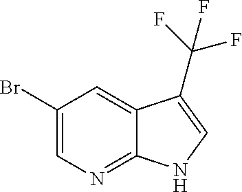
C1(Br)=CN=C2C(=C1)C(C(F)(F)F)=CN2
